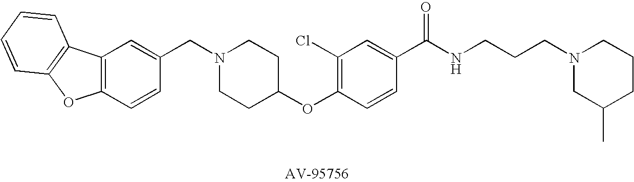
C12=C(C=CC(CN3CCC(OC4=C(Cl)C=C(C(NCCCN5CC(C)CCC5)=O)C=C4)CC3)=C1)OC1=C2C=CC=C1
